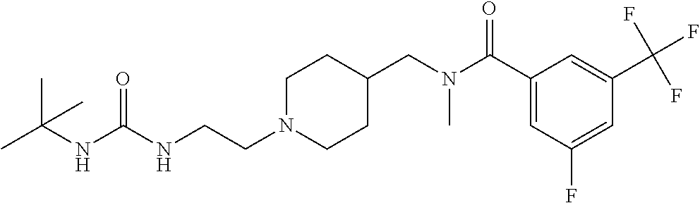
N(C(NCCN1CCC(CN(C(C2=CC(F)=CC(C(F)(F)F)=C2)=O)C)CC1)=O)C(C)(C)C
